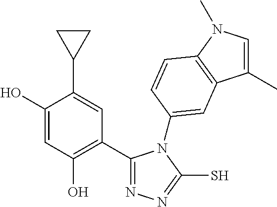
C1(C2=C(O)C=C(O)C(C3CC3)=C2)=NN=C(S)N1C1=CC2=C(N(C)C=C2C)C=C1
